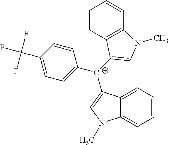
C1([C+](C2=CN(C)C3=CC=CC=C32)C2=CN(C)C3=C2C=CC=C3)=CC=C(C(F)(F)F)C=C1
